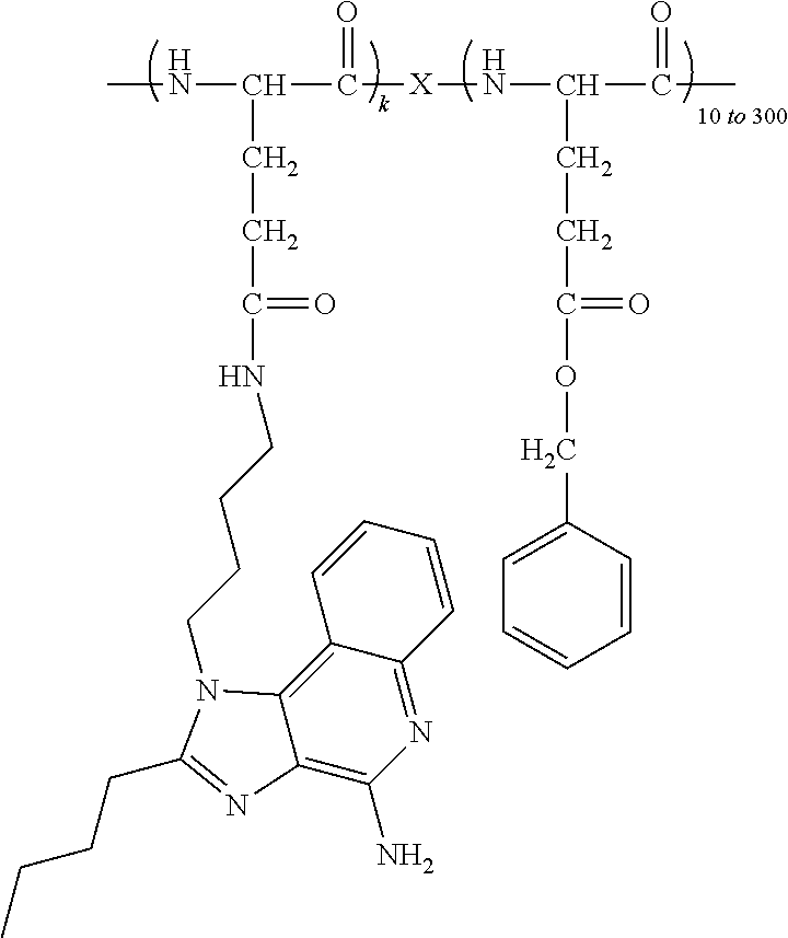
N(C(C(=O)[X]NC(CCC(OCC1=CC=CC=C1)=O)C(C)=O)CCC(NCCCCN1C2=C3C(=NC(N)=C2N=C1CCCC)C=CC=C3)=O)C
